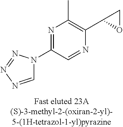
C1=NN=NN1C1=NC(C)=C(C2OC2)N=C1
